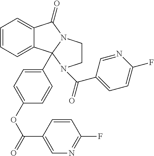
C1=CC=C2C(=C1)C(=O)N1CCN(C(=O)C3=CC=C(F)N=C3)C21C1=CC=C(OC(C2=CN=C(F)C=C2)=O)C=C1
